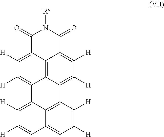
C1(=O)C2=C([H])C([H])=C3C4=C2C(=C([H])C([H])=C4C2=C4C3=C([H])C([H])=CC4=CC([H])=C2[H])C(=O)N1[Rc]
